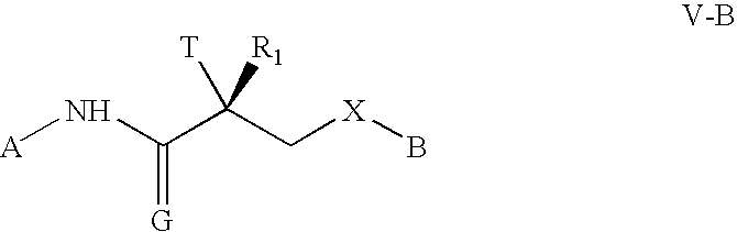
[A]NC(=[G])C([T])([R1])C[X]B
